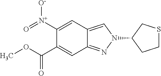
C1([N+](=O)[O-])=CC2=CN(C3CCSC3)N=C2C=C1C(OC)=O
